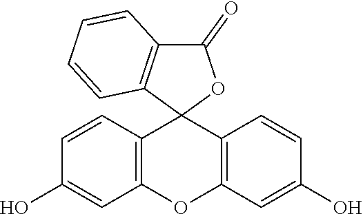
C1(O)=CC2=C(C=C1)C1(C3=C(O2)C=C(O)C=C3)OC(=O)C2=C1C=CC=C2
